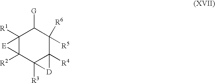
C12([R1])C([R2])(C3([R3])C([R4])(C([R6])([R5])C1[G])[D]3)[E]2
